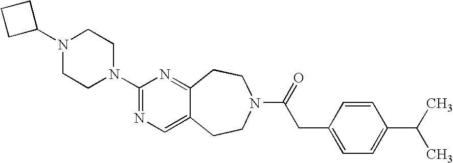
C1(N2CCN(C3=NC=C4C(=N3)CCN(C(=O)CC3=CC=C(C(C)C)C=C3)CC4)CC2)CCC1
